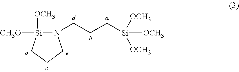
N1(CCC[Si]([OCH3])([OCH3])[OCH3])[Si]([OCH3])([CH3O])CCC1
